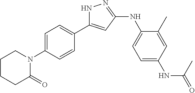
N1C(C2=CC=C(N3CCCCC3=O)C=C2)=CC(NC2=CC=C(NC(=O)C)C=C2C)=N1
